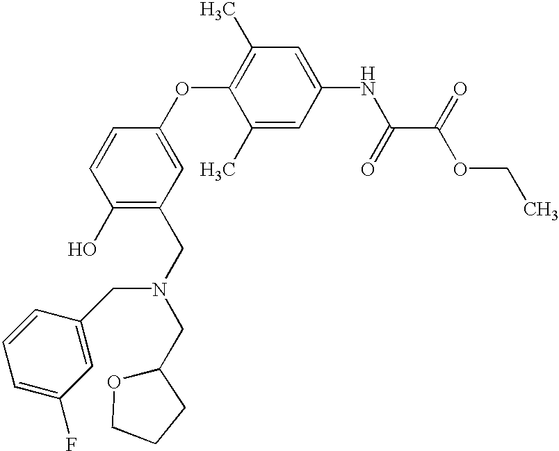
C1(O)=C(CN(CC2OCCC2)CC2=CC(F)=CC=C2)C=C(OC2=C(C)C=C(NC(C(OCC)=O)=O)C=C2C)C=C1
